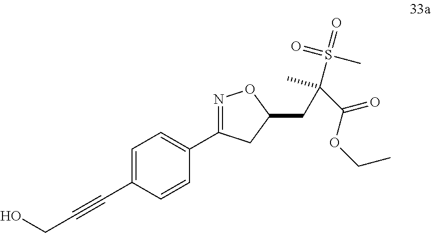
C(C1=CC=C(C2=NOC(CC(S(=O)(C)=O)(C(OCC)=O)C)C2)C=C1)#CCO
